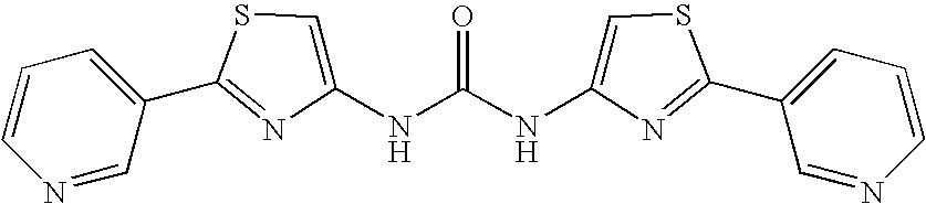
N1=CC(C2=NC(NC(NC3=CSC(C4=CC=CN=C4)=N3)=O)=CS2)=CC=C1
